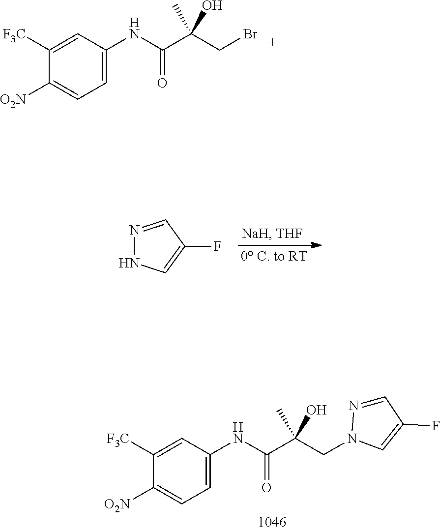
C1([F3C])=CC(NC(C(CBr)(O)C)=O)=CC=C1[O2N].N1=CC(F)=CN1.C1([F3C])=CC(NC(C(CN2C=C(F)C=N2)(O)C)=O)=CC=C1[O2N]
